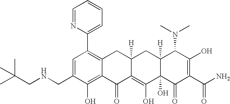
N(CC1=CC(C2=CC=CC=N2)=C2C(=C1O)C(=O)C1=C(O)C3(O)C([H])(CC1([H])C2)C(N(C)C)C(O)=C(C(N)=O)C3=O)CC(C)(C)C
